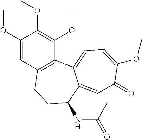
C1(OC)=CC2=C(C(OC)=C1OC)C1=CC=C(OC)C(=O)C=C1C(NC(C)=O)CC2
